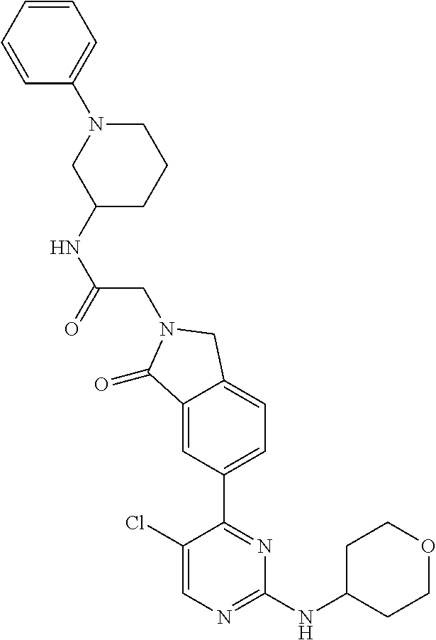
C1(=O)C2=CC(C3=NC(NC4CCOCC4)=NC=C3Cl)=CC=C2CN1CC(NC1CCCN(C2=CC=CC=C2)C1)=O
